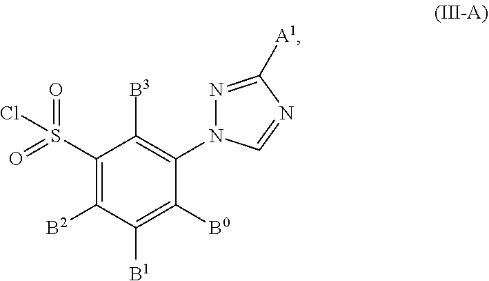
N1(C2=C([B3])C(S(=O)(=O)Cl)=C([B2])C([B1])=C2[B0])N=C([A1])N=C1
